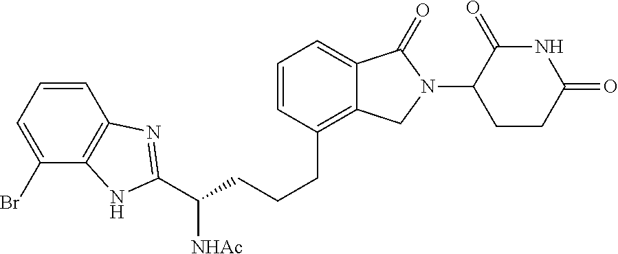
C(CCC1=C2C(=CC=C1)C(=O)N(C1C(=O)NC(=O)CC1)C2)C([NHAc])C1=NC2=C(C(Br)=CC=C2)N1
